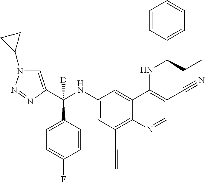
C1=C(C(NC2=CC(C#C)=C3C(=C2)C(NC(C2=CC=CC=C2)CC)=C(C#N)C=N3)(C2=CC=C(F)C=C2)[D])N=NN1C1CC1
